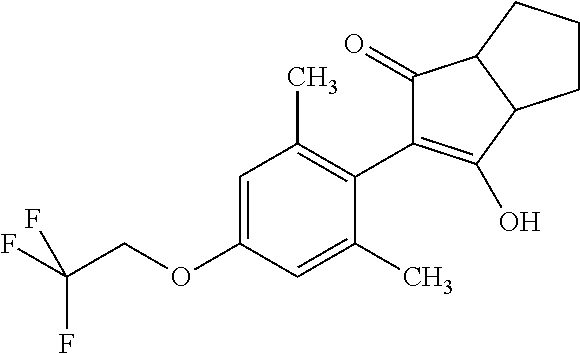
C1=C(OCC(F)(F)F)C=C(C)C(C2=C(O)C3C(C2=O)CCC3)=C1C
